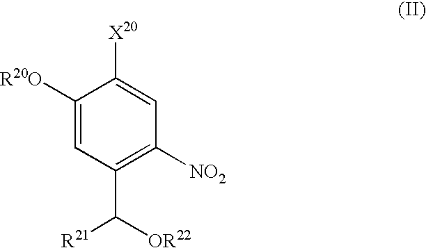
C1([R20O])=CC(C([R21])[OR22])=C([NO2])C=C1[X20]
